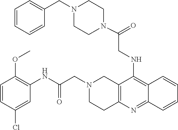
C1=CC(Cl)=CC(NC(CN2CC3=C(CC2)N=C2C(=C3NCC(=O)N3CCN(CC4=CC=CC=C4)CC3)C=CC=C2)=O)=C1OC
